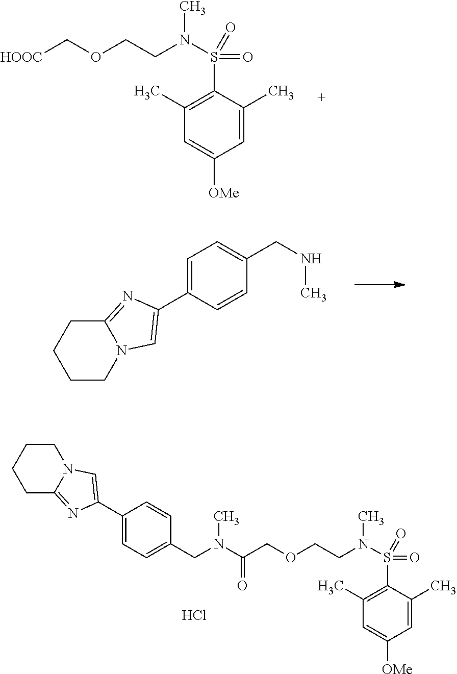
C1CN2C(=NC(C3=CC=C(CNC)C=C3)=C2)CC1.C1=C(C)C(S(=O)(=O)N(CCOC[HOOC])C)=C(C)C=C1[OMe].C1(C2=CN3C(=N2)CCCC3)=CC=C(CN(C(COCCN(S(C2=C(C)C=C([OMe])C=C2C)(=O)=O)C)=O)C)C=C1.Cl
